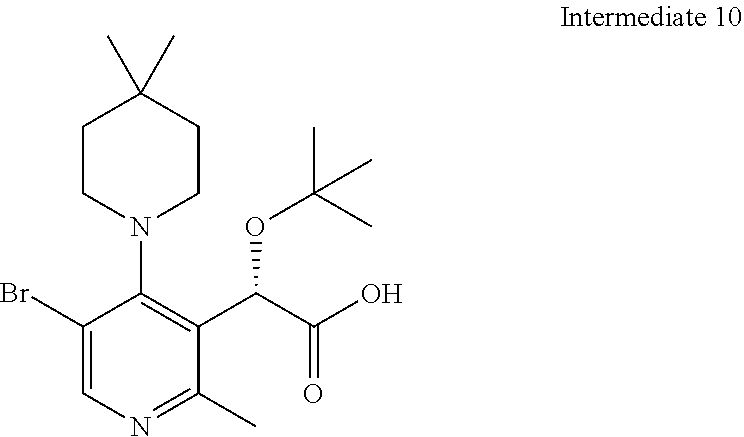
C1CN(C2=C(C(C(O)=O)OC(C)(C)C)C(C)=NC=C2Br)CCC1(C)C
